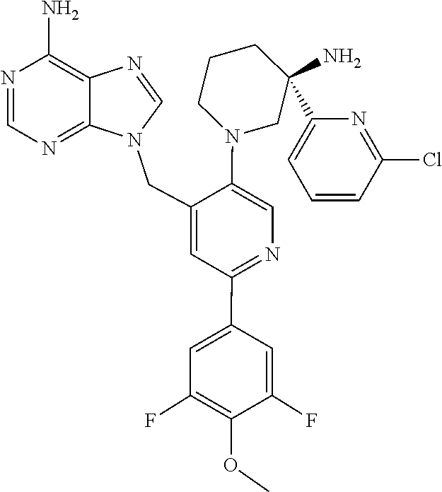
C1=NC2=C(N)N=CN=C2N1CC1=CC(C2=CC(F)=C(OC)C(F)=C2)=NC=C1N1CC(C2=CC=CC(Cl)=N2)(N)CCC1
